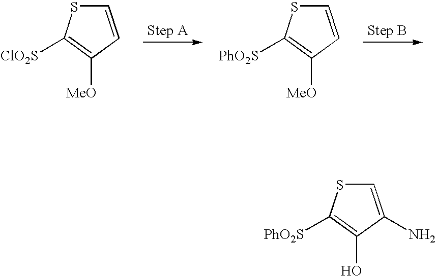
C1=CC([MeO])=C([ClO2S])S1.C1=CC([MeO])=C([PhO2S])S1.C1=C(N)C(O)=C([PhO2S])S1
